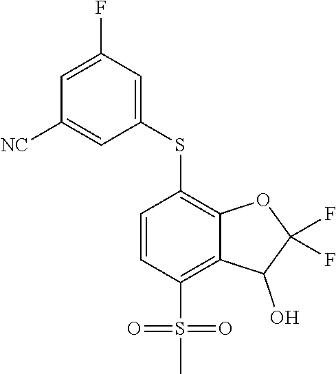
C1=CC(S(C)(=O)=O)=C2C(=C1SC1=CC(F)=CC([NC])=C1)OC(F)(F)C2O
